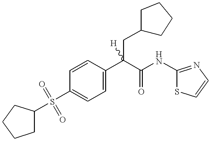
C1=C(C(C(=O)NC2=NC=CS2)(CC2CCCC2)[H])C=CC(S(C2CCCC2)(=O)=O)=C1
